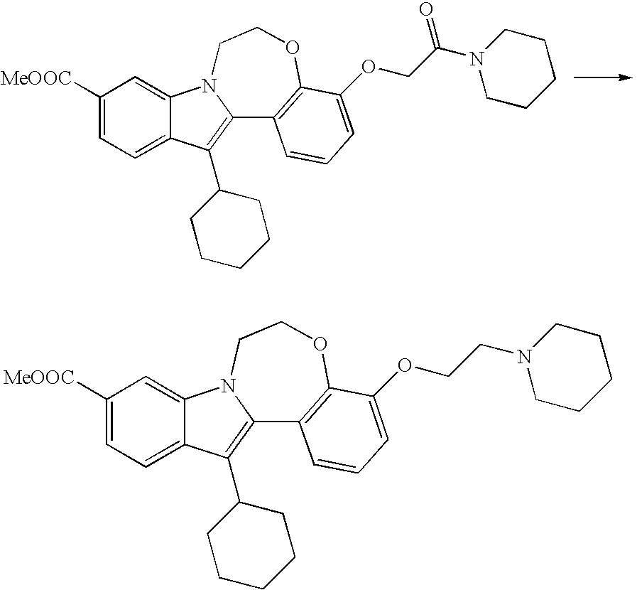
C1([MeOOC])=CC=C2C(=C1)N1C(=C2C2CCCCC2)C2=C(OCC1)C(OCC(N1CCCCC1)=O)=CC=C2.C1([MeOOC])=CC=C2C(=C1)N1C(=C2C2CCCCC2)C2=C(OCC1)C(OCCN1CCCCC1)=CC=C2
